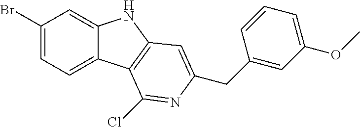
C1(Br)=CC=C2C(=C1)NC1=C2C(Cl)=NC(CC2=CC(OC)=CC=C2)=C1
